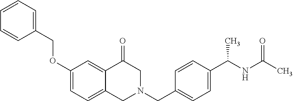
C1(OCC2=CC=CC=C2)=CC=C2C(=C1)C(=O)CN(CC1=CC=C(C(NC(C)=O)C)C=C1)C2
